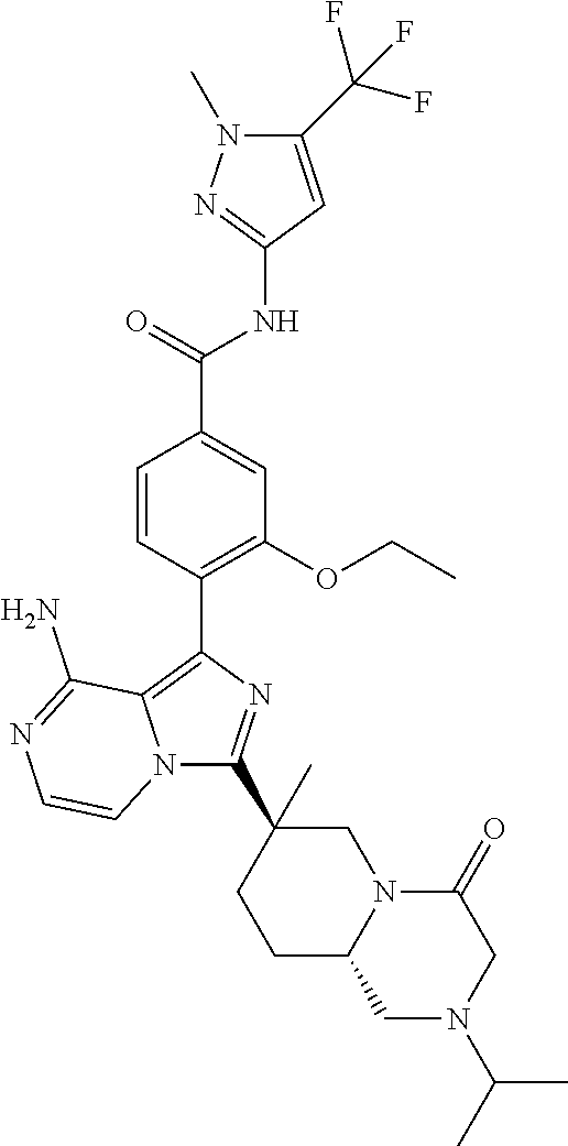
N12C(C3(C)CCC4N(C3)C(=O)CN(C(C)C)C4)=NC(C3=C(OCC)C=C(C(=O)NC4=NN(C)C(C(F)(F)F)=C4)C=C3)=C1C(N)=NC=C2
